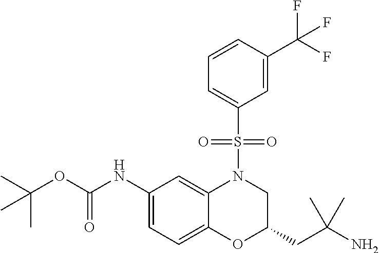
C1(NC(OC(C)(C)C)=O)=CC=C2C(=C1)N(S(C1=CC=CC(C(F)(F)F)=C1)(=O)=O)CC(CC(N)(C)C)O2
